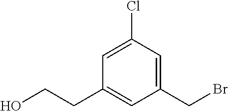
C1=C(Cl)C=C(CBr)C=C1CCO
